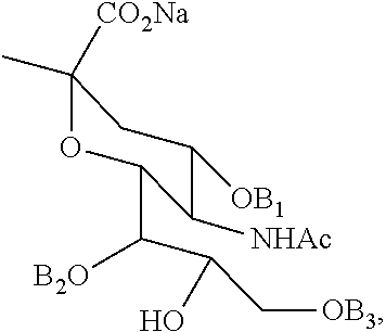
C1(C)([CO2Na])OC(C(C(C[OB3])O)[B2O])C([NHAc])C([OB1])C1
